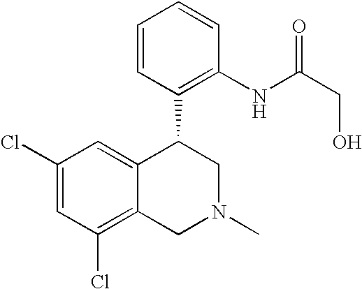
C1(Cl)=CC(Cl)=C2C(=C1)C(C1=C(NC(CO)=O)C=CC=C1)CN(C)C2
